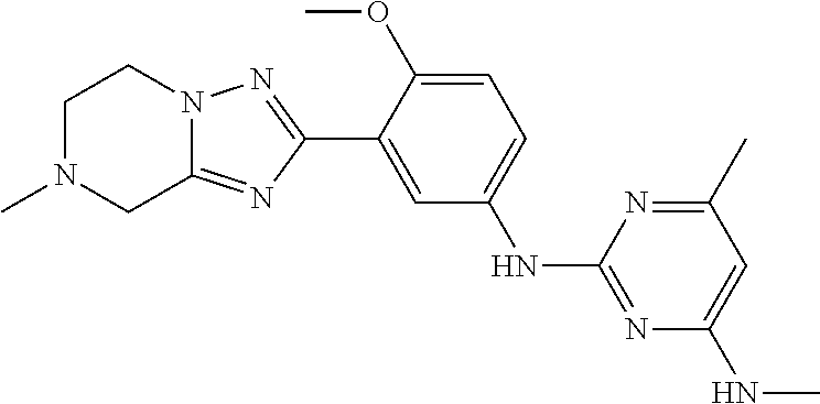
C1=C(NC2=NC(NC)=CC(C)=N2)C=C(C2=NN3C(=N2)CN(C)CC3)C(OC)=C1
